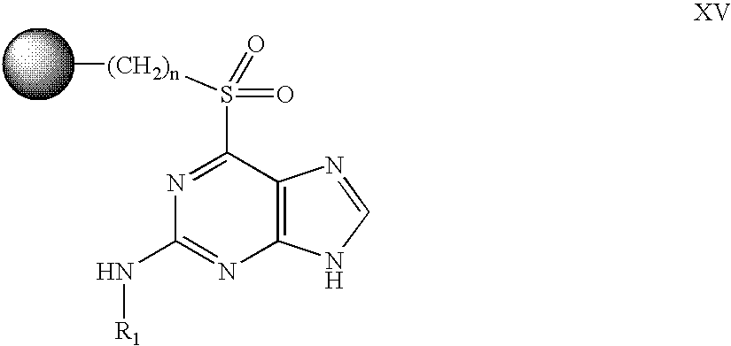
N1=C(S([(CH2)n]C)(=O)=O)C2=C(N=C1N[R1])NC=N2
